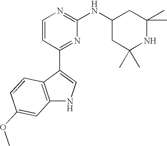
C1=CC(C2=CNC3=C2C=CC(OC)=C3)=NC(NC2CC(C)(C)NC(C)(C)C2)=N1
